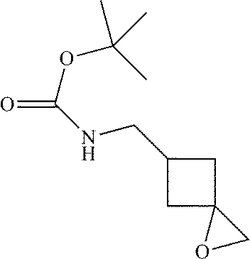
C1(CNC(=O)OC(C)(C)C)CC2(C1)OC2
